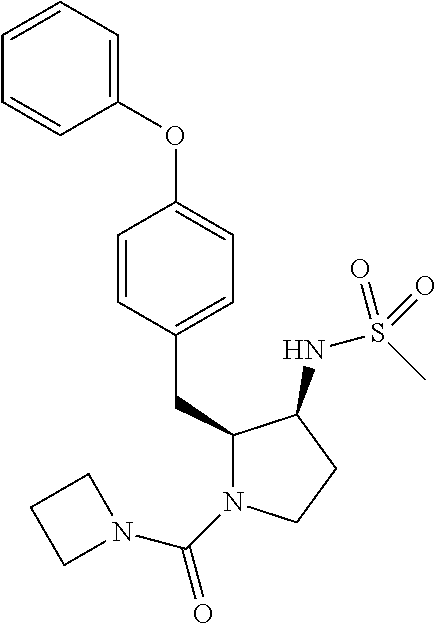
C1=CC(CC2N(C(N3CCC3)=O)CCC2NS(C)(=O)=O)=CC=C1OC1=CC=CC=C1
